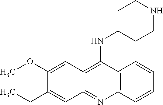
C12=C(C(NC3CCNCC3)=C3C(=N1)C=C(CC)C(OC)=C3)C=CC=C2
